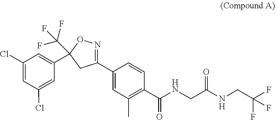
C1=C(C2(C(F)(F)F)ON=C(C3=CC(C)=C(C(NCC(NCC(F)(F)F)=O)=O)C=C3)C2)C=C(Cl)C=C1Cl
